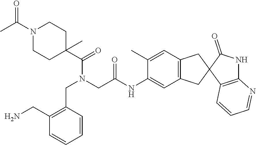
C1=CC(CN(C(C2(C)CCN(C(C)=O)CC2)=O)CC(NC2=CC3=C(C=C2C)CC2(C3)C3=C(NC2=O)N=CC=C3)=O)=C(CN)C=C1
